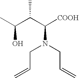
C([COOH])(C(C(C)O)C)N(CC=C)CC=C
